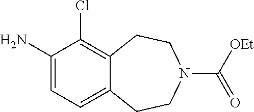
C1(N)=CC=C2C(=C1Cl)CCN(C(=O)[OEt])CC2
